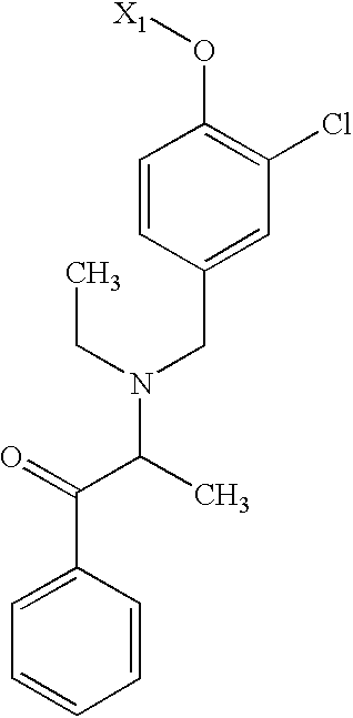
C1=CC(CN(C(C(=O)C2=CC=CC=C2)C)CC)=CC(Cl)=C1O[X1]
